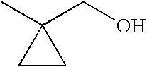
CC1(CO)CC1
